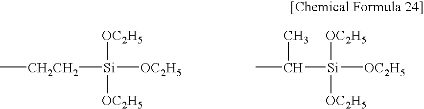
[Si]([OC2H5])([OC2H5])([OC2H5])C(C)C.[Si]([OC2H5])([OC2H5])([OC2H5])[CH2CH2]C
